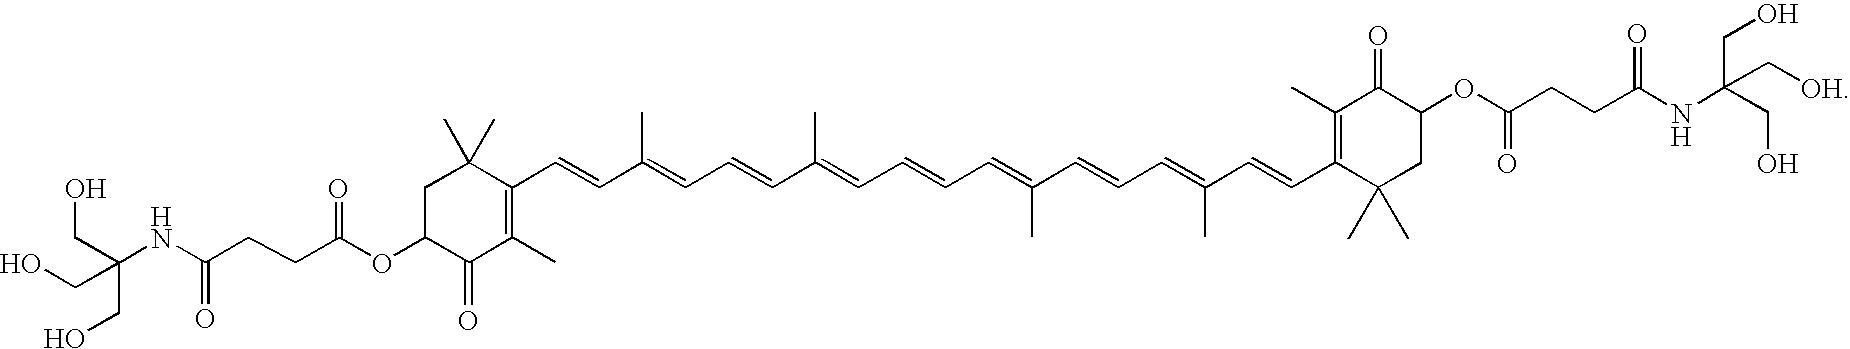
C1C(OC(CCC(=O)NC(CO)(CO)CO)=O)C(=O)C(C)=C(C=CC(=CC=CC(C)=CC=CC=C(C=CC=C(C=CC2=C(C)C(=O)C(OC(=O)CCC(NC(CO)(CO)C[OH])=O)CC2(C)C)C)C)C)C1(C)C
